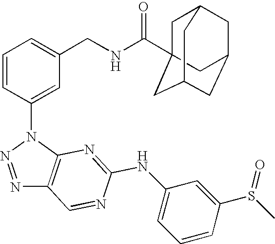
N1=NN(C2=CC(CNC(=O)C34CC5CC(CC(C3)C5)C4)=CC=C2)C2=C1C=NC(NC1=CC=CC(S(C)=O)=C1)=N2
